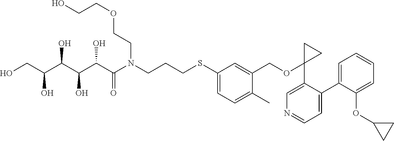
OCC(C(C(C(C(N(CCCSC1=CC=C(C)C(COC2(C3=CN=CC=C3C3=CC=CC=C3OC3CC3)CC2)=C1)CCOCCO)=O)O)O)O)O
